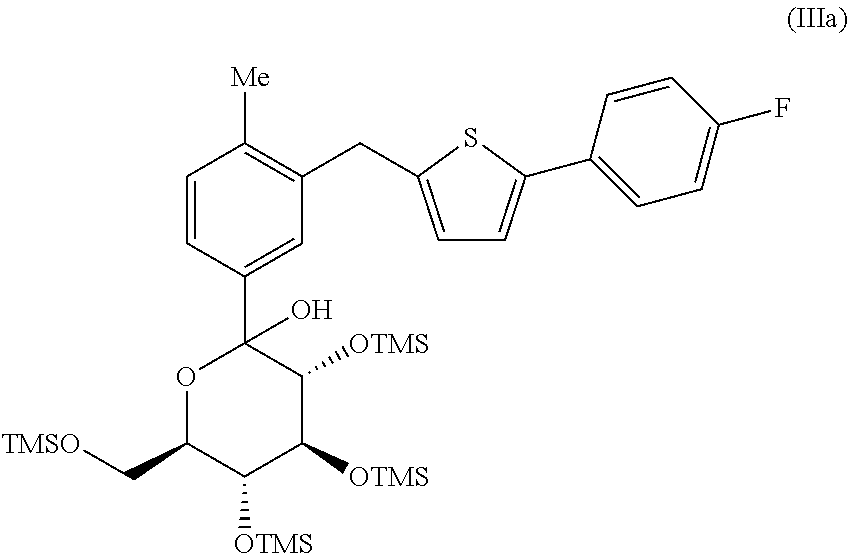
O1C(C[TMSO])C([OTMS])C([OTMS])C([OTMS])C1(C1=CC(CC2=CC=C(C3=CC=C(F)C=C3)S2)=C([Me])C=C1)O
